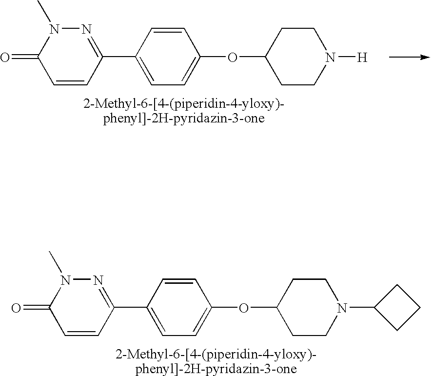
O=C1C=CC(C2=CC=C(OC3CCN([H])CC3)C=C2)=NN1C.O=C1C=CC(C2=CC=C(OC3CCN(C4CCC4)CC3)C=C2)=NN1C
